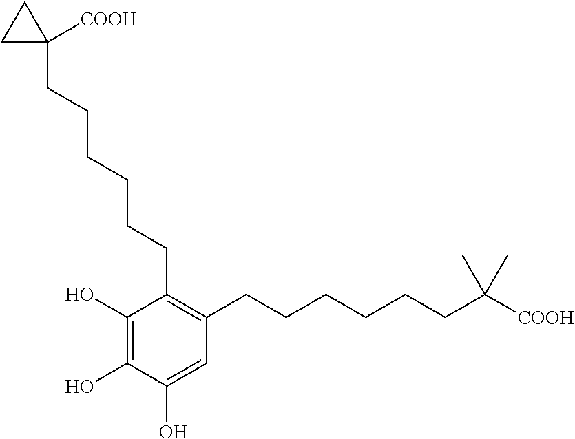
C1(O)=C(O)C(CCCCCCC2([COOH])CC2)=C(CCCCCCC(C)(C)[COOH])C=C1O
